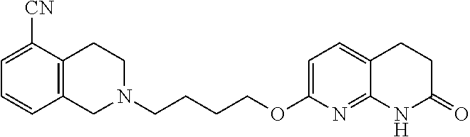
C1N(CCCCOC2=CC=C3C(=N2)NC(=O)CC3)CCC2=C1C=CC=C2[CN]
